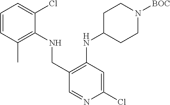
C1(Cl)=CC(NC2CCN([BOC])CC2)=C(CNC2=C(C)C=CC=C2Cl)C=N1
